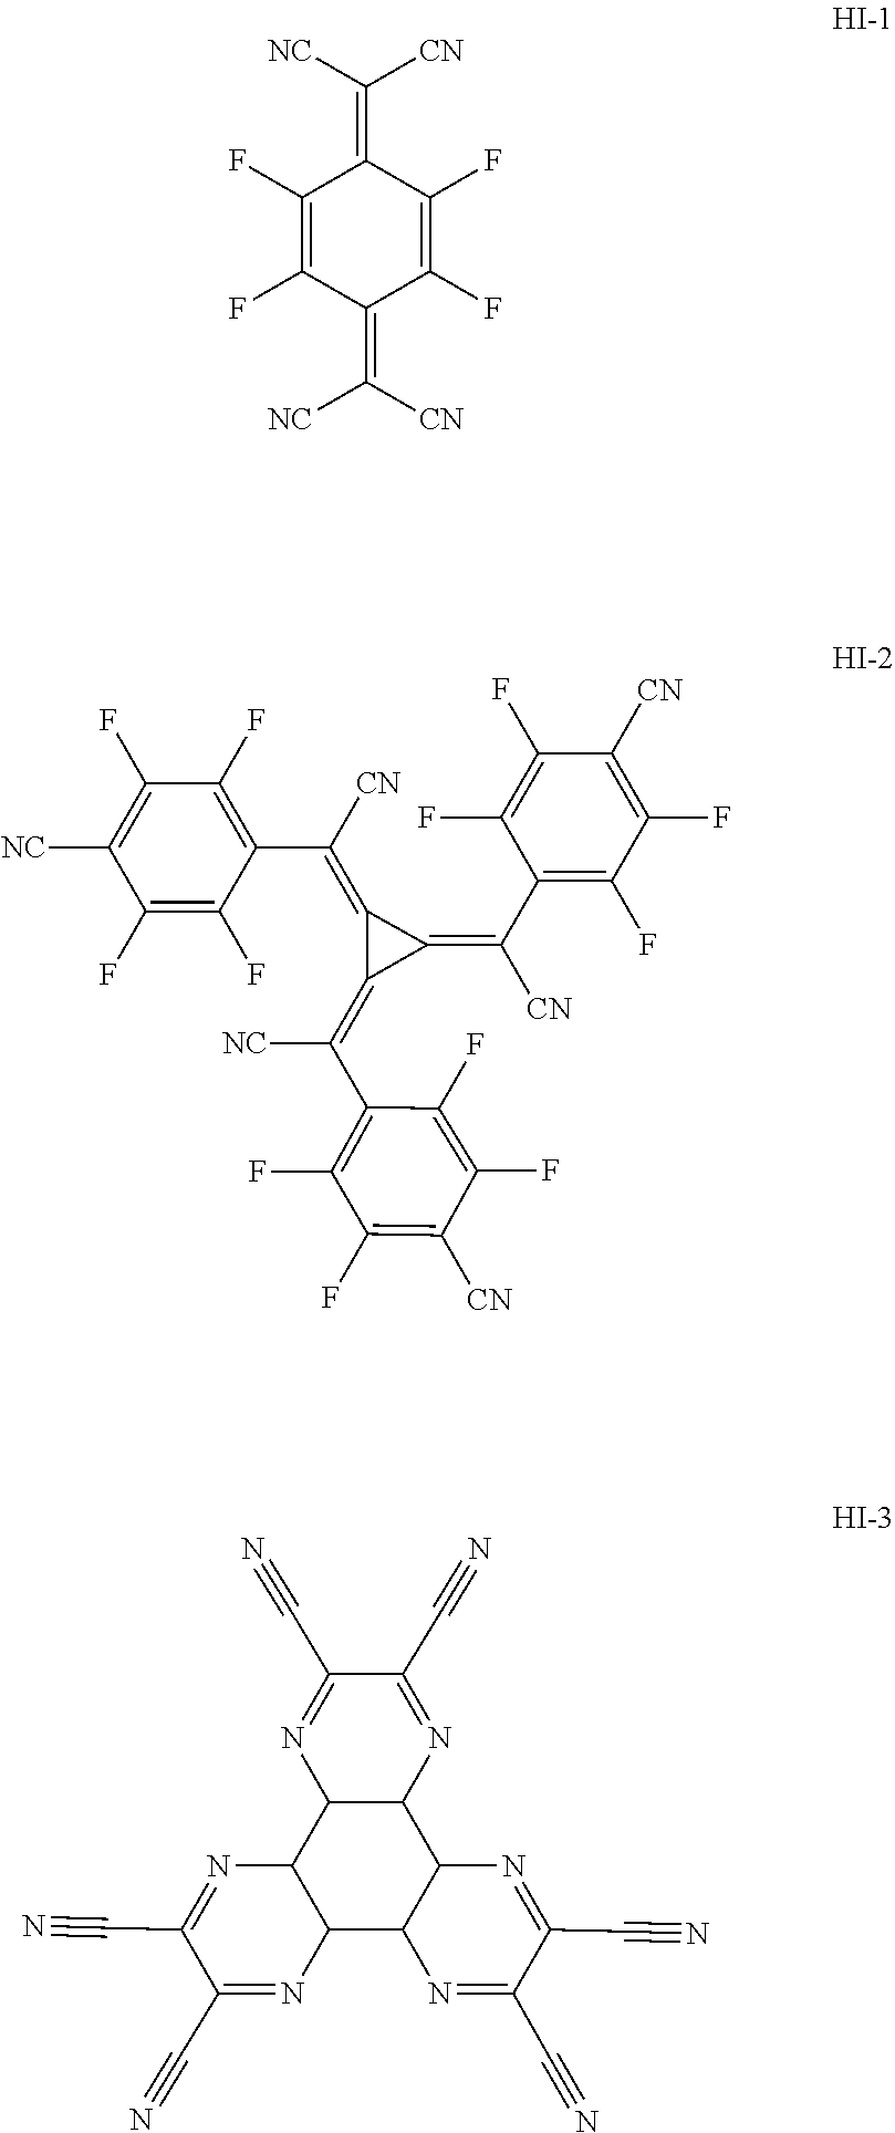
C(=C1C(F)=C(F)C(=C([NC])[CN])C(F)=C1F)([NC])[CN].C1(C(=C2C(=C(C3=C(F)C(F)=C([NC])C(F)=C3F)[CN])C2=C(C2=C(F)C(F)=C([CN])C(F)=C2F)[NC])[CN])=C(F)C(F)=C([CN])C(F)=C1F.C1(C#N)=NC2C(N=C1C#N)C1N=C(C#N)C(C#N)=NC1C1C2N=C(C#N)C(C#N)=N1
